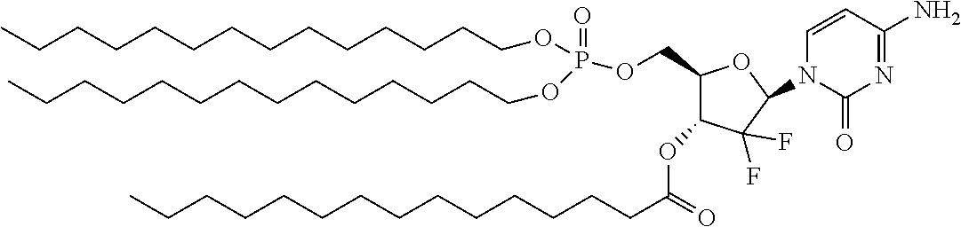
N1=C(N)C=CN(C2C(F)(F)C(OC(CCCCCCCCCCCCCC)=O)C(COP(=O)(OCCCCCCCCCCCCCC)OCCCCCCCCCCCCCC)O2)C1=O
